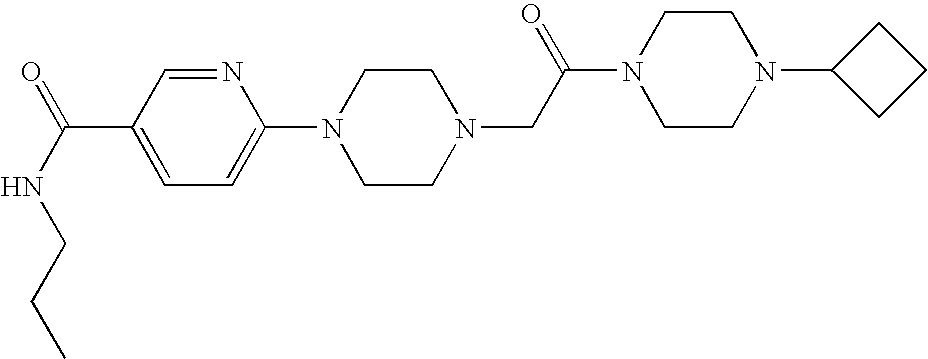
C(CNC(=O)C1=CC=C(N2CCN(CC(N3CCN(C4CCC4)CC3)=O)CC2)N=C1)C
